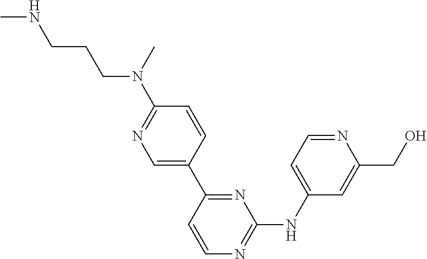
N1=C(C2=CN=C(N(C)CCCNC)C=C2)C=CN=C1NC1=CC=NC(CO)=C1
